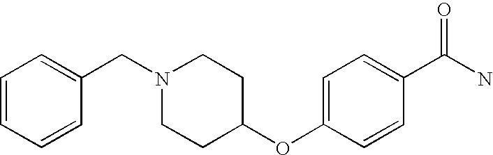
C1=CC=CC(CN2CCC(OC3=CC=C(C(N)=O)C=C3)CC2)=C1
